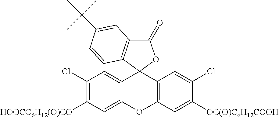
C1(Cl)=C([HOOCC6H12(O)CO])C=C2C(=C1)C1(C3=C(O2)C=C([OC(O)C6H12COOH])C(Cl)=C3)OC(=O)C2=C1C=CC(C(C)(C)C)=C2
